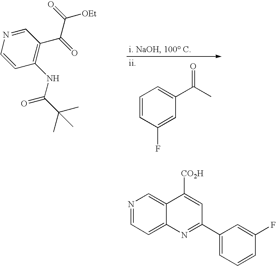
C1=CC(F)=CC(C(C)=O)=C1.[ii].C(C1=C(NC(C(C)(C)C)=O)C=CN=C1)(=O)C(=O)[OEt].N1=CC=C2C(=C1)C([CO2H])=CC(C1=CC=CC(F)=C1)=N2
